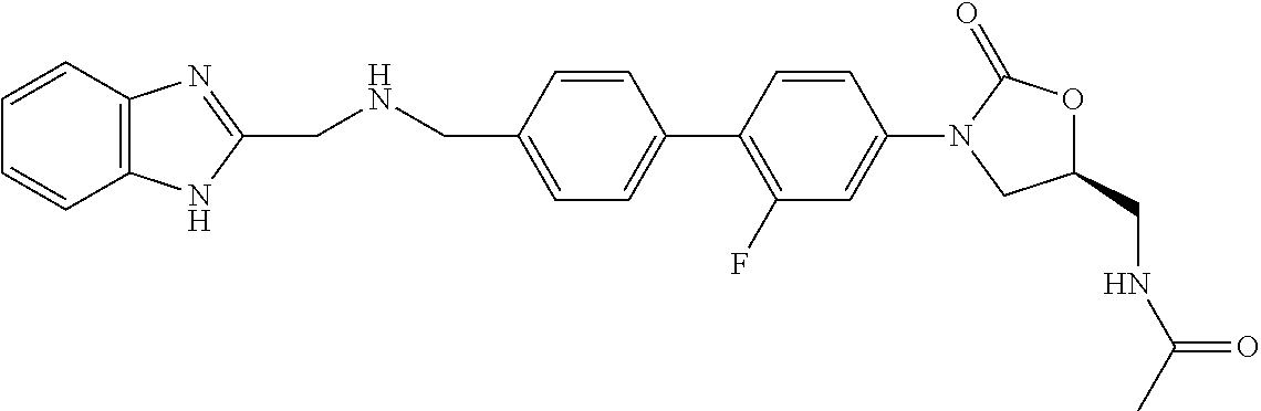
C1(CNC(=O)C)OC(=O)N(C2=CC(F)=C(C3=CC=C(CNCC4=NC5=C(N4)C=CC=C5)C=C3)C=C2)C1
